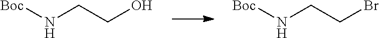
[Boc]NCCO.[Boc]NCCBr
